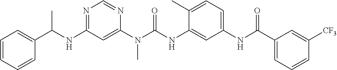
C(NC1=NC=NC(N(C(NC2=CC(NC(C3=CC=CC([CF3])=C3)=O)=CC=C2C)=O)C)=C1)(C1=CC=CC=C1)C
